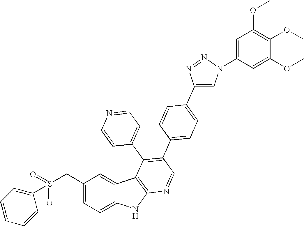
C(C1=CC=C2C(=C1)C1=C(N2)N=CC(C2=CC=C(C3=CN(C4=CC(OC)=C(OC)C(OC)=C4)N=N3)C=C2)=C1C1=CC=NC=C1)S(C1=CC=CC=C1)(=O)=O
